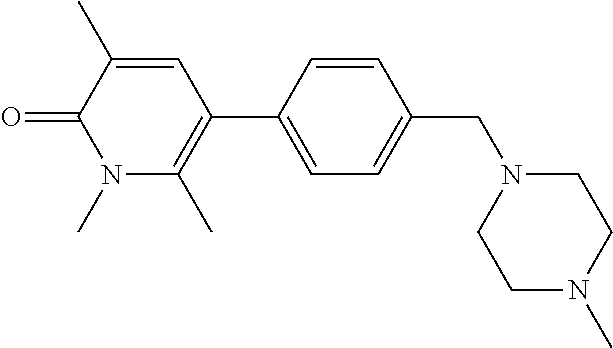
C1=C(C2=C(C)N(C)C(=O)C(C)=C2)C=CC(CN2CCN(C)CC2)=C1
